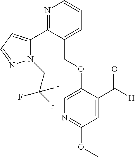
C(OC1=CN=C(OC)C=C1C([H])=O)C1=CC=CN=C1C1=CC=NN1CC(F)(F)F
